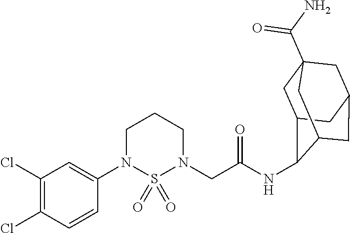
C1(N2CCCN(CC(=O)NC3C4CC5(C(N)=O)CC(CC3C5)C4)S2(=O)=O)=CC(Cl)=C(Cl)C=C1
